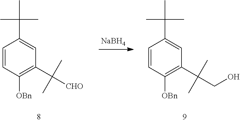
C1=CC([OBn])=C(C(CO)(C)C)C=C1C(C)(C)C.[NaBH4].C1=CC([OBn])=C(C([CHO])(C)C)C=C1C(C)(C)C
